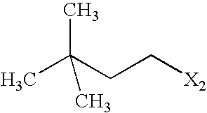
CC(CC[X2])(C)C
